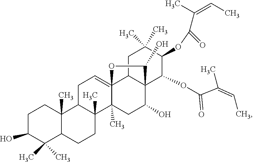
C1C(O)C(C)(C)C2C(C)(C1)C1C(C)(CC2)C2(C)C3(=CC1)C1C(C(O)C2)(C(OC(C(=CC)C)=O)C(OC(C(C)=CC)=O)C(C)(C)C1)C(O)O3
